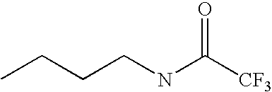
CCCCNC([CF3])=O
